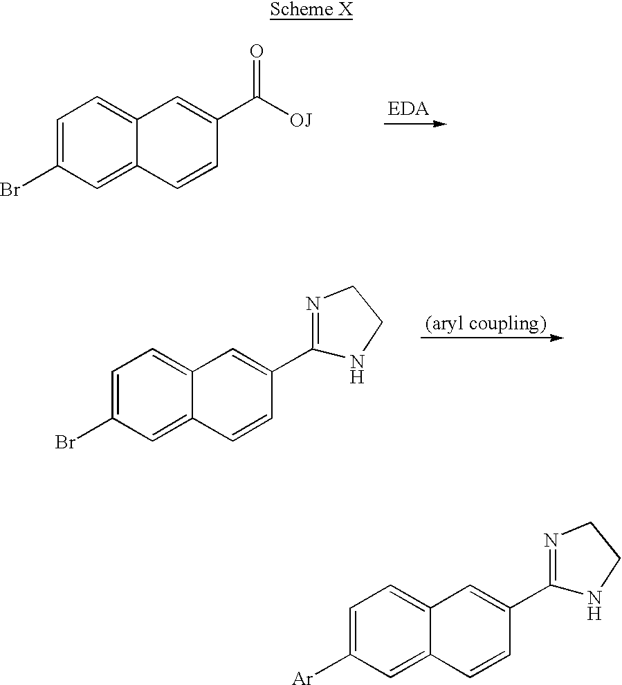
C1=C([Ar])C=C2C(=C1)C=C(C1=NCCN1)C=C2.C1=C(Br)C=C2C(=C1)C=C(C([OJ])=O)C=C2.C1=C(Br)C=C2C(=C1)C=C(C1=NCCN1)C=C2
